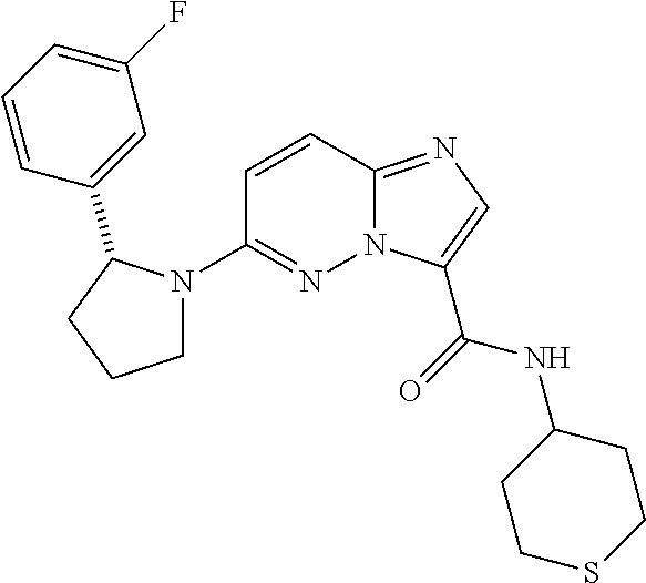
N12C(=NC=C1C(=O)NC1CCSCC1)C=CC(N1CCCC1C1=CC(F)=CC=C1)=N2
